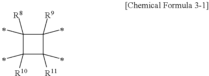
C1([R9])(C)C([R8])(C)C([R10])(C)C1([R11])C
